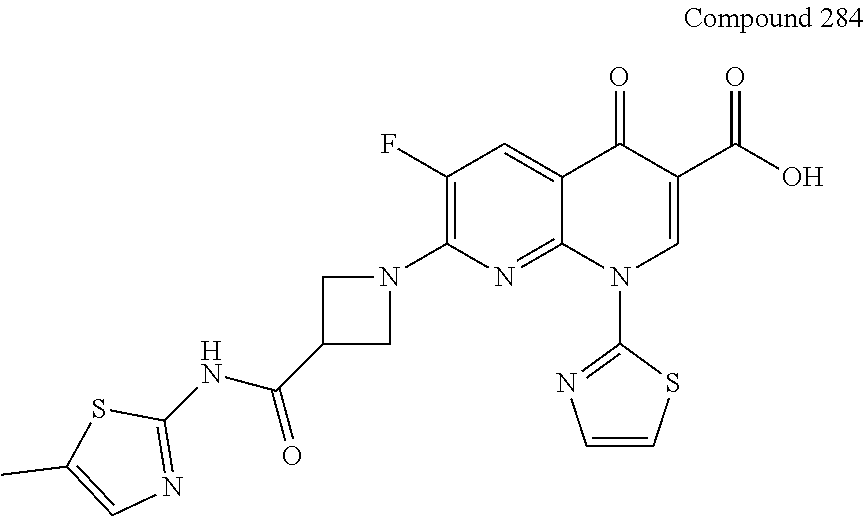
C1(F)=C(N2CC(C(NC3=NC=C(C)S3)=O)C2)N=C2C(=C1)C(=O)C(C(O)=O)=CN2C1=NC=CS1
